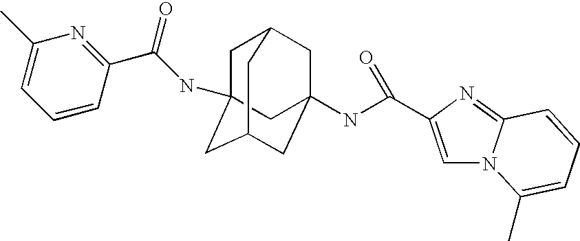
C1C2(NC(C3=NC(C)=CC=C3)=O)CC3CC(NC(=O)C4=CN5C(=N4)C=CC=C5C)(CC1C3)C2
